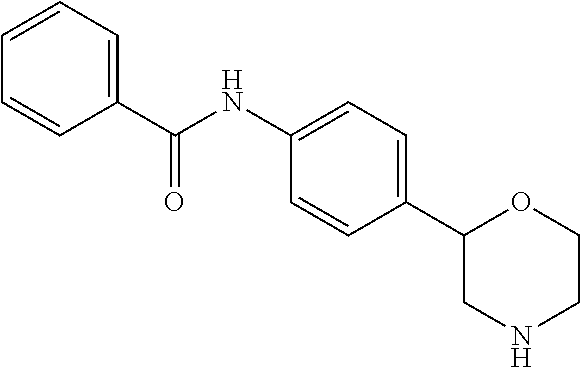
C1(C(NC2=CC=C(C3CNCCO3)C=C2)=O)=CC=CC=C1
